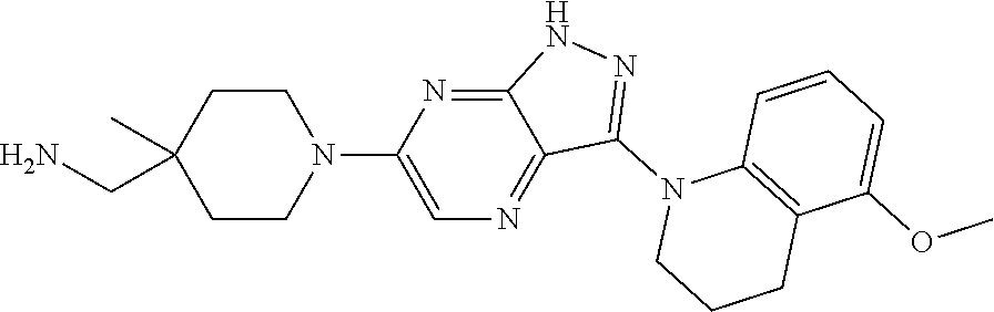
N1(C2=NNC3=NC(N4CCC(CN)(C)CC4)=CN=C23)C2=C(CCC1)C(OC)=CC=C2
